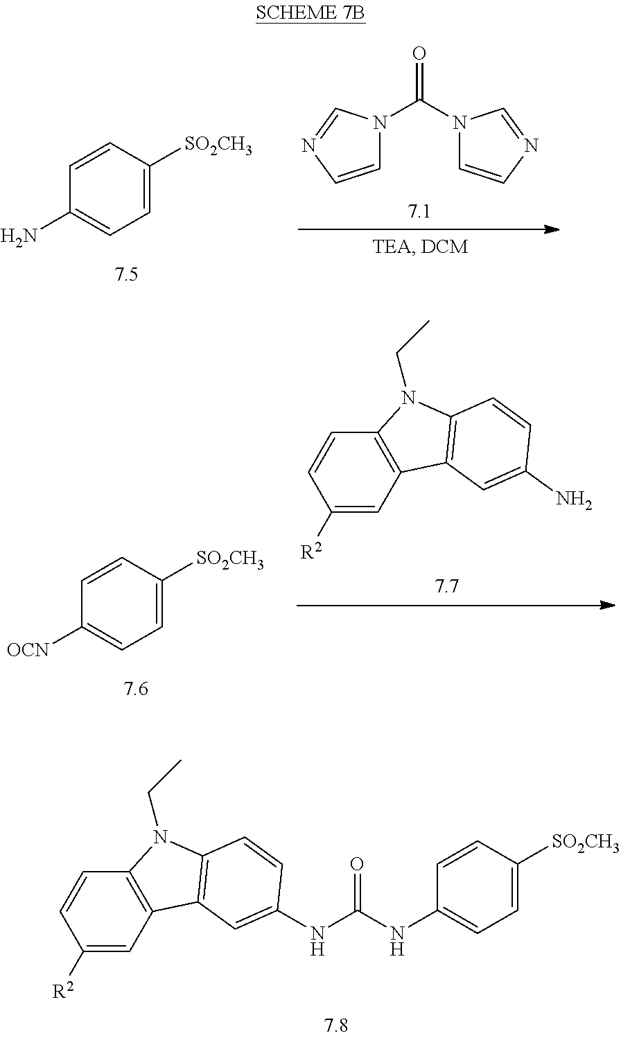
C1=CN=CN1C(=O)N1C=CN=C1.NC1=CC=C([SO2CH3])C=C1.C1([R2])=CC2=C(C=C1)N(CC)C1=C2C=C(N)C=C1.[OCN]C1=CC=C([SO2CH3])C=C1.C1([R2])=CC2=C(C=C1)N(CC)C1=C2C=C(NC(NC2=CC=C([SO2CH3])C=C2)=O)C=C1
